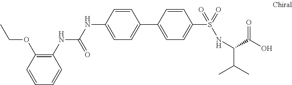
N(C(NC1=CC=C(C2=CC=C(S(=O)(=O)NC(C(C)C)C(O)=O)C=C2)C=C1)=O)C1=C(OCC)C=CC=C1
